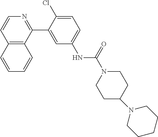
C12=C(C(C3=CC(NC(N4CCC(N5CCCCC5)CC4)=O)=CC=C3Cl)=NC=C1)C=CC=C2
